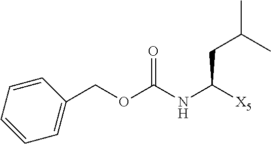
C1=CC=CC(COC(NC([X5])CC(C)C)=O)=C1
